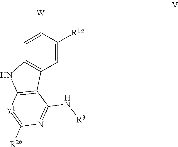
C1=C([R1a])C([W])=CC2=C1C1=C(N2)[Y1]=C([R2b])N=C1N[R3]
